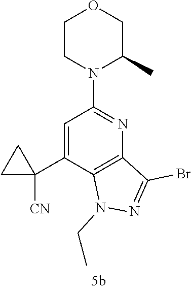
C1=C(C2([CN])CC2)C2=C(N=C1N1C(C)COCC1)C(Br)=NN2CC
